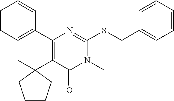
C12=C(C3=C(CC14CCCC4)C=CC=C3)N=C(SCC1=CC=CC=C1)N(C)C2=O
